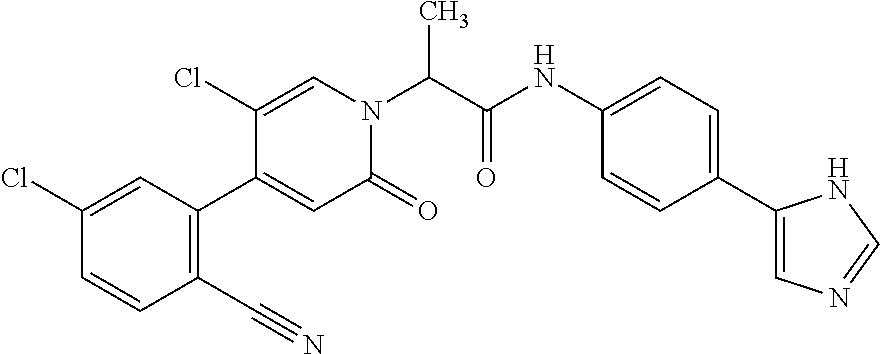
C1(Cl)=CC(C2=CC(=O)N(C(C(NC3=CC=C(C4=CN=CN4)C=C3)=O)C)C=C2Cl)=C(C#N)C=C1
